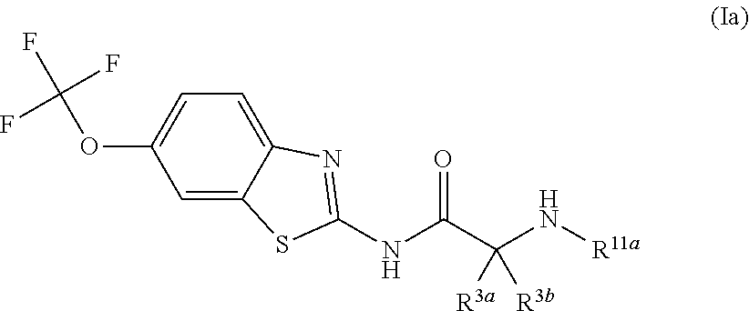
C1=C2C(=CC=C1OC(F)(F)F)N=C(NC(C(N[R11a])([R3a])[R3b])=O)S2
